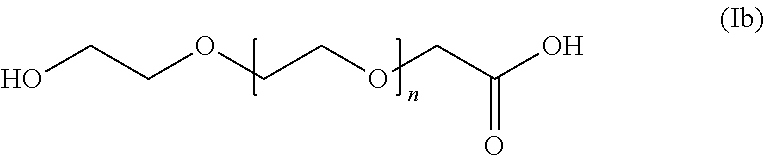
C(COCCOCC(O)=O)O
